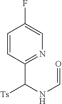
C1=CC(C(NC=O)[Ts])=NC=C1F
